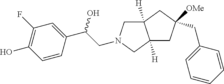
C1=CC(C(O)CN2CC3([H])C([H])(C2)CC(CC2=CC=CC=C2)([OMe])C3)=CC(F)=C1O
